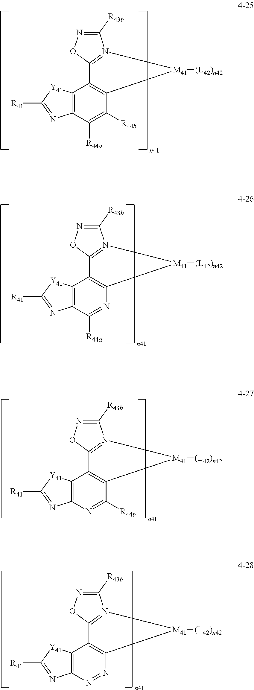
C1([R43b])=NOC2=N1[M41]([(L42)n42])C1=C2C2=C(C([R44a])=C1[R44b])N=C([R41])[Y41]2.C1([R43b])=NOC2=N1[M41]([(L42)n42])C1=C2C2=C(C([R44a])=N1)N=C([R41])[Y41]2.C1([R43b])=NOC2=N1[M41]([(L42)n42])C1=C2C2=C(N=C1[R44b])N=C([R41])[Y41]2.C1([R43b])=NOC2=N1[M41]([(L42)n42])C1=C2C2=C(N=N1)N=C([R41])[Y41]2
